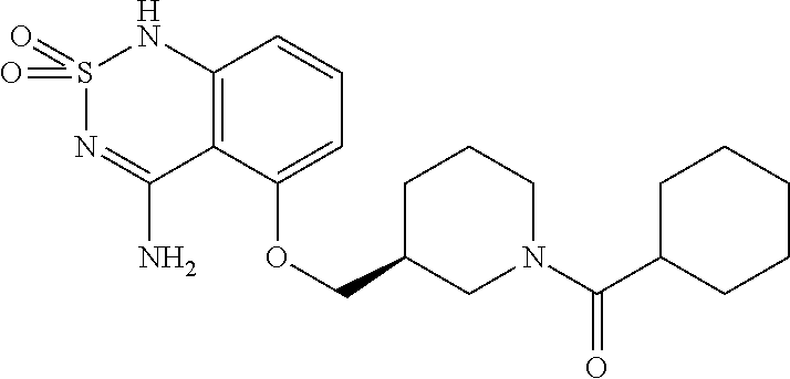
C12=C(C(OCC3CN(C(C4CCCCC4)=O)CCC3)=CC=C1)C(N)=NS(=O)(=O)N2
